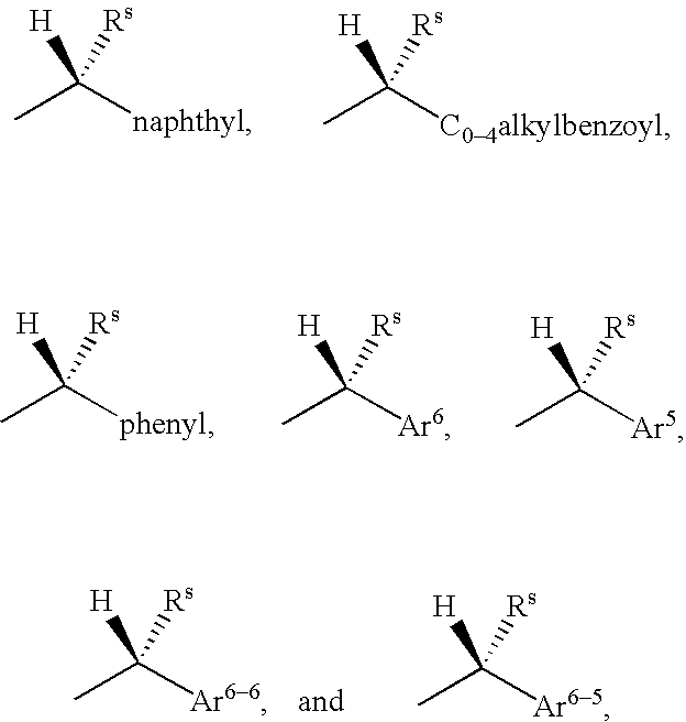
CC([naphthyl])([H])[Rs].CC([C04alkylbenzoyl])([H])[Rs].CC([phenyl])([H])[Rs].CC([Ar6])([H])[Rs].CC([Ar5])([H])[Rs].CC([Ar66])([H])[Rs].CC([Ar65])([H])[Rs]
